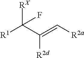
[RX]C(C(=C[R2a])[R2d])([R1])F
